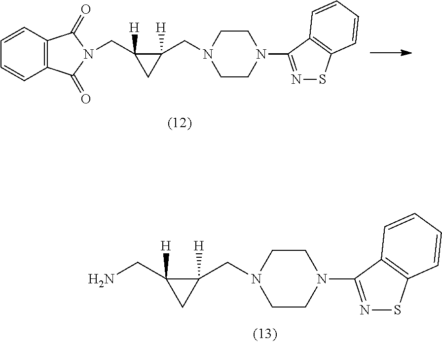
C1CN(CC2([H])C(CN)([H])C2)CCN1C1=NSC2=C1C=CC=C2.C1CN(CC2([H])C(CN3C(=O)C4=C(C3=O)C=CC=C4)([H])C2)CCN1C1=NSC2=C1C=CC=C2
